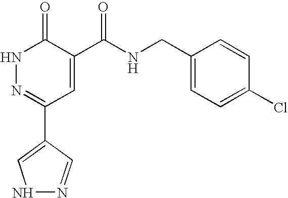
C1(C2=NNC(=O)C(C(NCC3=CC=C(Cl)C=C3)=O)=C2)=CNN=C1
